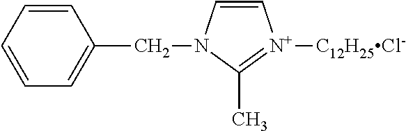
C1=CC=CC=C1CN1C=C[N+]([C12H25Cl-])=C1C
